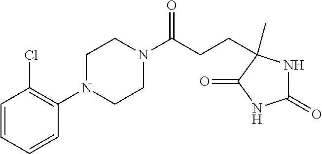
C1(N2CCN(C(CCC3(C)NC(=O)NC3=O)=O)CC2)=C(Cl)C=CC=C1
